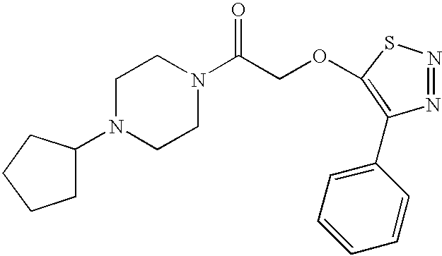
C1N(C2CCCC2)CCN(C(COC2=C(C3=CC=CC=C3)N=NS2)=O)C1
